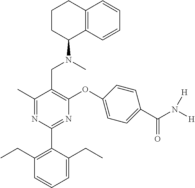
C1(C)=NC(C2=C(CC)C=CC=C2CC)=NC(OC2=CC=C(C(N([H])[H])=O)C=C2)=C1CN(C)C1C2=C(CCC1)C=CC=C2
